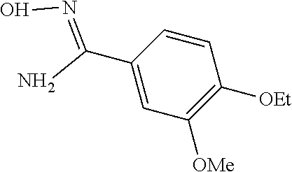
C1=CC(C(=NO)N)=CC([OMe])=C1[OEt]
